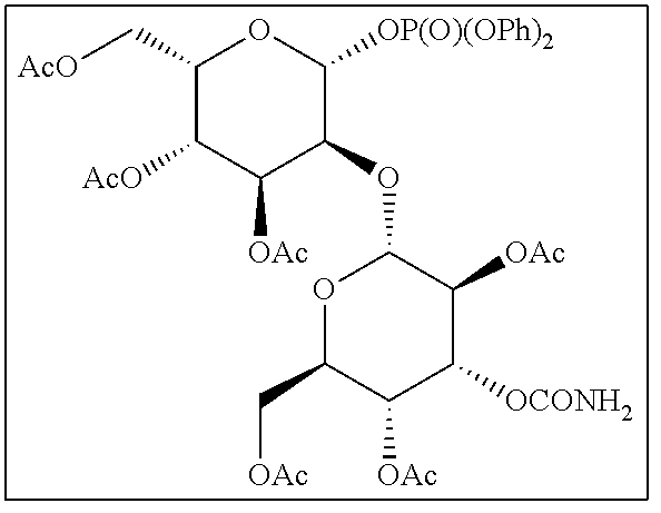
C1(C[AcO])C([AcO])C([OAc])C(OC2OC(C[OAc])C([OAc])C([OCONH2])C2[OAc])C([OP(O)(OPh)2])O1
